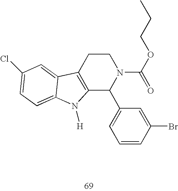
C12=C(CCN(C(=O)OCCC)C1C1=CC=CC(Br)=C1)C1=CC(Cl)=CC=C1N2[H]
